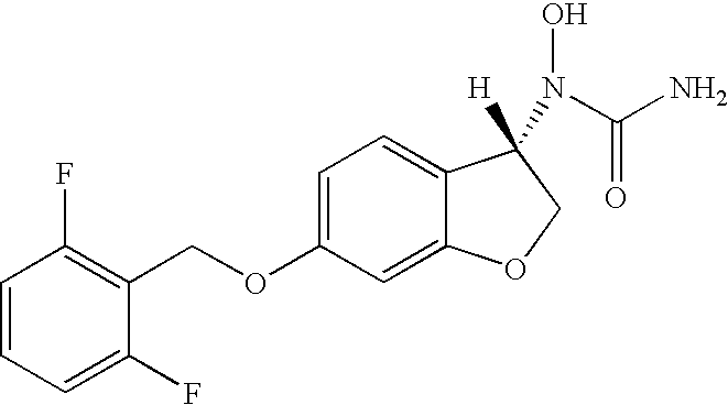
C1=CC=C(F)C(COC2=CC=C3C(=C2)OCC3([H])N(O)C(N)=O)=C1F
